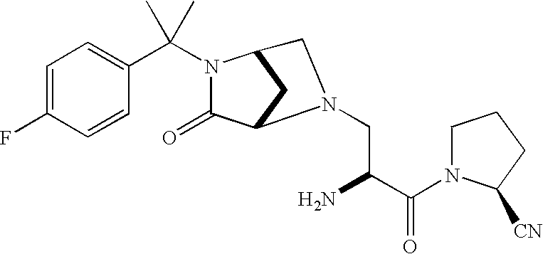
C1=C(F)C=CC(C(N2C(=O)C3CC2CN3CC(C(N2C([CN])CCC2)=O)N)(C)C)=C1
